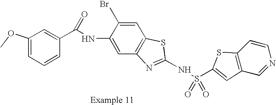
C1=C(NC(C2=CC(OC)=CC=C2)=O)C(Br)=CC2=C1N=C(NS(=O)(=O)C1=CC3=C(C=CN=C3)S1)S2
